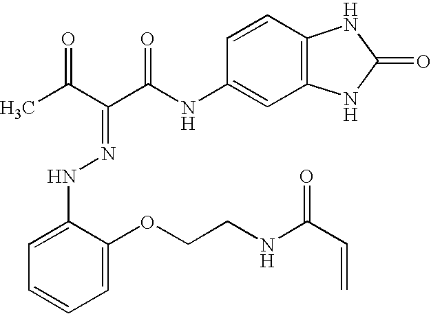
CC(C(C(NC1=CC2=C(C=C1)NC(=O)N2)=O)=NNC1=CC=CC=C1OCCNC(C=C)=O)=O
